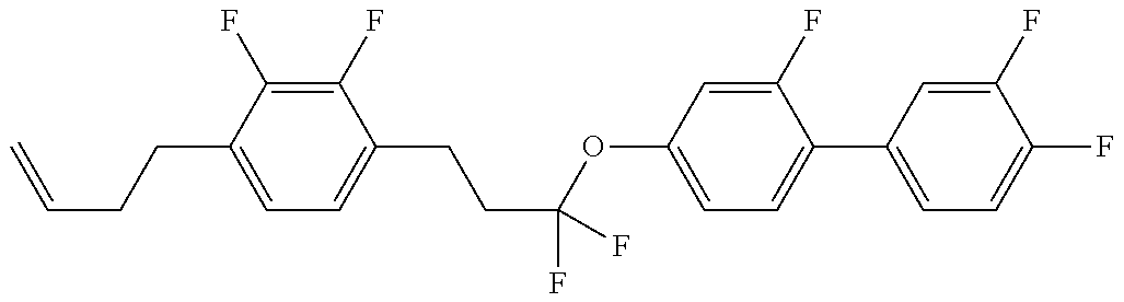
C1=C(CCC=C)C(F)=C(F)C(CCC(OC2=CC=C(C3=CC=C(F)C(F)=C3)C(F)=C2)(F)F)=C1
